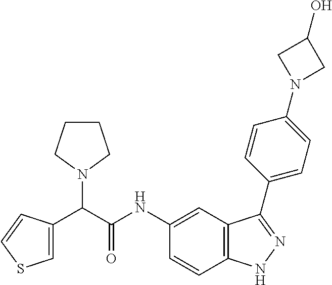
C1=C(C(C(NC2=CC3=C(C=C2)NN=C3C2=CC=C(N3CC(O)C3)C=C2)=O)N2CCCC2)C=CS1
